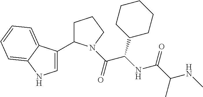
C1=C(C2CCCN2C(=O)C(C2CCCCC2)NC(=O)C(C)NC)C2=CC=CC=C2N1
